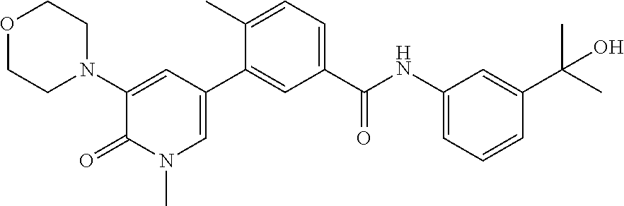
O1CCN(C2=CC(C3=CC(C(NC4=CC=CC(C(C)(C)O)=C4)=O)=CC=C3C)=CN(C)C2=O)CC1
